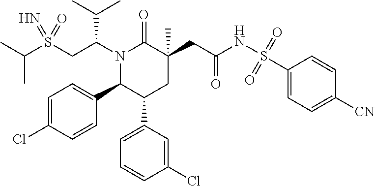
C(C)(C)S(CC(N1C(=O)C(CC(NS(C2=CC=C([CN])C=C2)(=O)=O)=O)(C)CC(C2=CC=CC(Cl)=C2)C1C1=CC=C(Cl)C=C1)C(C)C)(=N)=O
